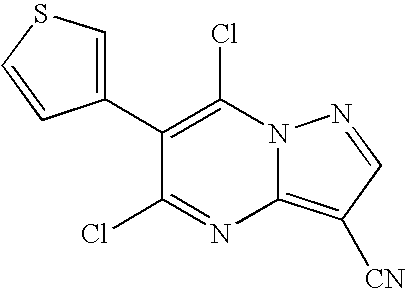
C1(C2=C(Cl)N3C(=C([CN])C=N3)N=C2Cl)=CSC=C1
